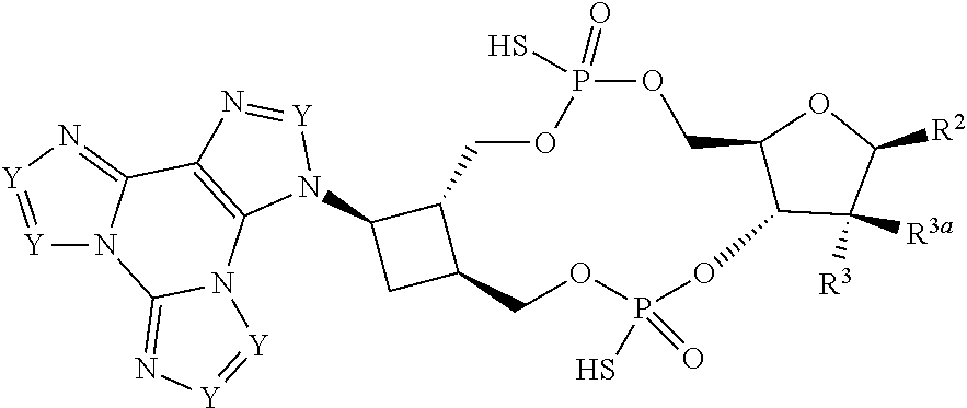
C12C(C([R3a])([R3])C([R2])O1)OP(S)(=O)OCC1C(C(N3C4=C(N=[Y]3)C3=N[Y]=[Y]N3C3=N[Y]=[Y]N43)C1)COP(=O)(S)OC2
